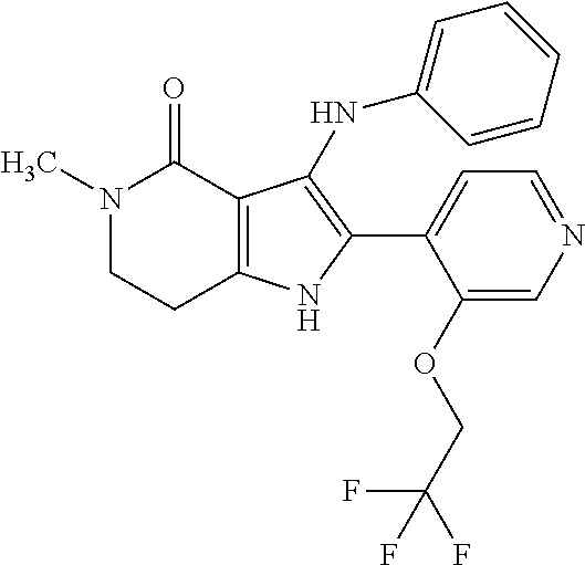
N1(C)CCC2=C(C1=O)C(NC1=CC=CC=C1)=C(C1=CC=NC=C1OCC(F)(F)F)N2
